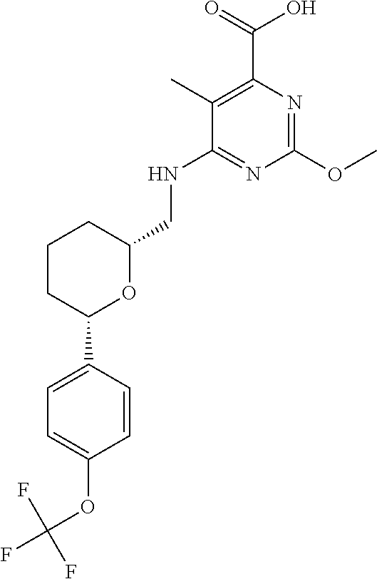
C1=CC(C2OC(CNC3=NC(OC)=NC(C(=O)O)=C3C)CCC2)=CC=C1OC(F)(F)F
